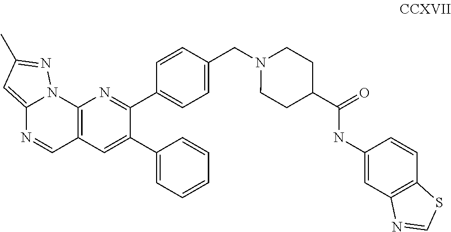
C12=C(C=C(C3=CC=CC=C3)C(C3=CC=C(CN4CCC(C(=O)NC5=CC6=C(C=C5)SC=N6)CC4)C=C3)=N1)C=NC1=CC(C)=NN21
